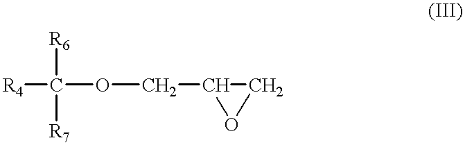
[R4]C(OCC1OC1)([R6])[R7]
